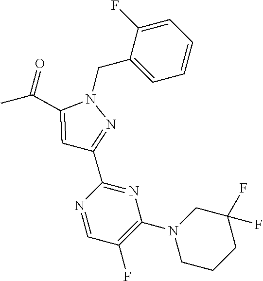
C1(C(C)=O)=CC(C2=NC(N3CCCC(F)(F)C3)=C(F)C=N2)=NN1CC1=CC=CC=C1F
